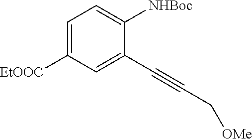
C1=C([EtOOC])C=C(C#CC[OMe])C([NHBoc])=C1
